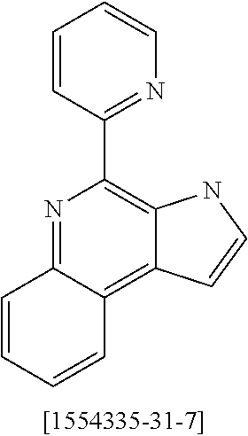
N1=C2C(=C3C(=C1C1=NC=CC=C1)NC=C3)C=CC=C2
